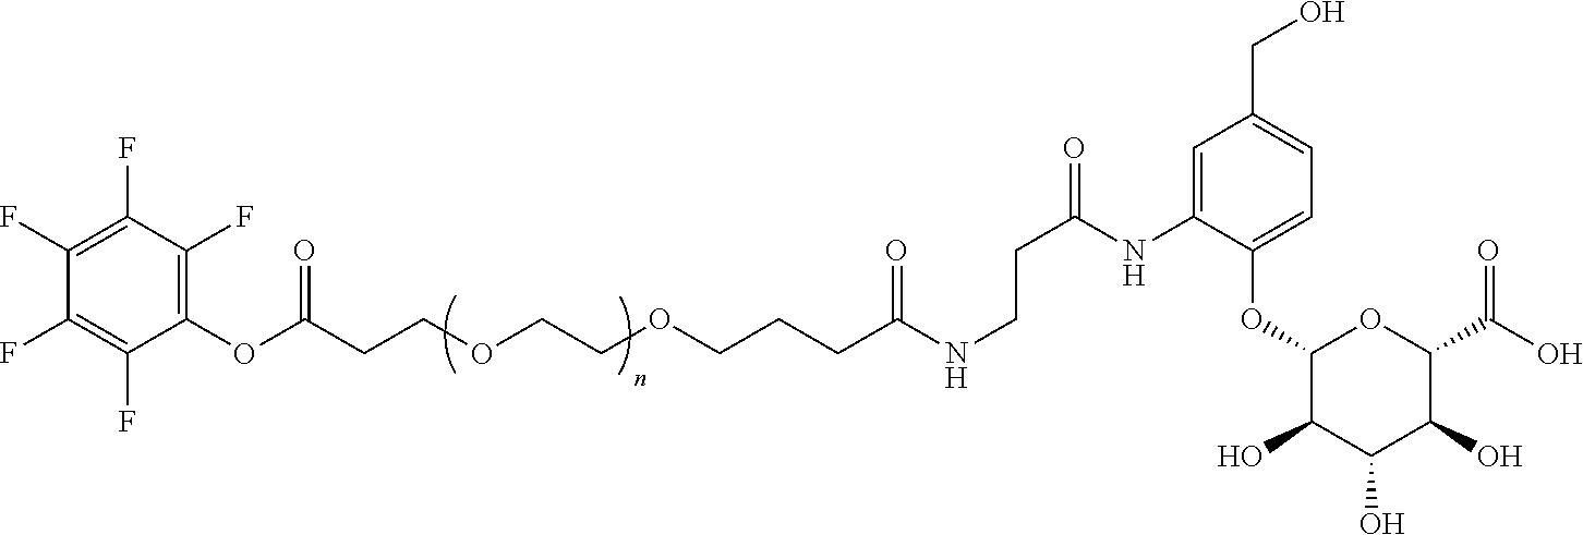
C(CCOCCOCCCC(NCCC(NC1=CC(CO)=CC=C1OC1C(O)C(O)C(O)C(C(O)=O)O1)=O)=O)(OC1=C(F)C(F)=C(F)C(F)=C1F)=O
